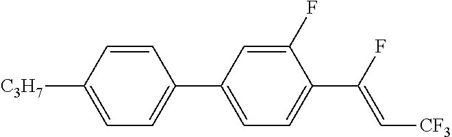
C1=C([C3H7])C=CC(C2=CC=C(C(F)=C[CF3])C(F)=C2)=C1
